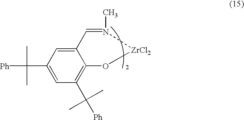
C1(C(C)(C)[Ph])=C2C(=CC(C(C)(C)[Ph])=C1)C=N(C)[ZrCl2]O2
